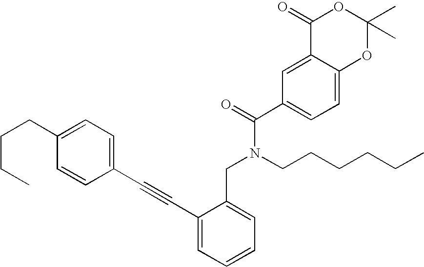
C1(C#CC2=CC=CC=C2CN(CCCCCC)C(=O)C2=CC=C3C(=C2)C(=O)OC(C)(C)O3)=CC=C(CCCC)C=C1
